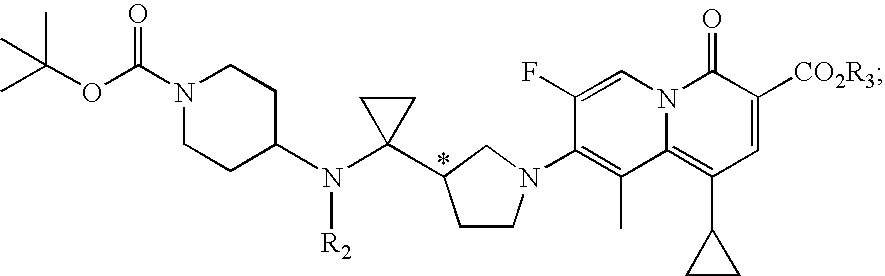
C1(F)=CN2C(=C(C3CC3)C=C([CO2R3])C2=O)C(C)=C1N1CCC(C2(N(C3CCN(C(OC(C)(C)C)=O)CC3)[R2])CC2)C1
